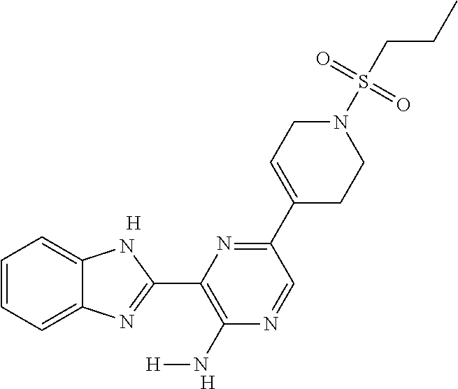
[H].[H].C1=CC=C2C(=C1)NC(C1=C(N[H])N=CC(C3=CCN(S(CCC)(=O)=O)CC3)=N1)=N2
